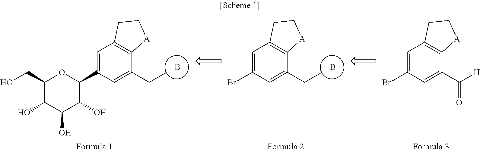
C1(CO)C(O)C(O)C(O)C(C2=CC3=C(C(CC)=C2)[A]CC3)O1.B.B.C1(Br)=CC2=C(C(CC)=C1)[A]CC2.C1(Br)=CC2=C(C(C([H])=O)=C1)[A]CC2
